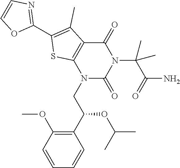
N1(CC(C2=C(OC)C=CC=C2)OC(C)C)C(=O)N(C(C(=O)N)(C)C)C(=O)C2=C1SC(C1=NC=CO1)=C2C
